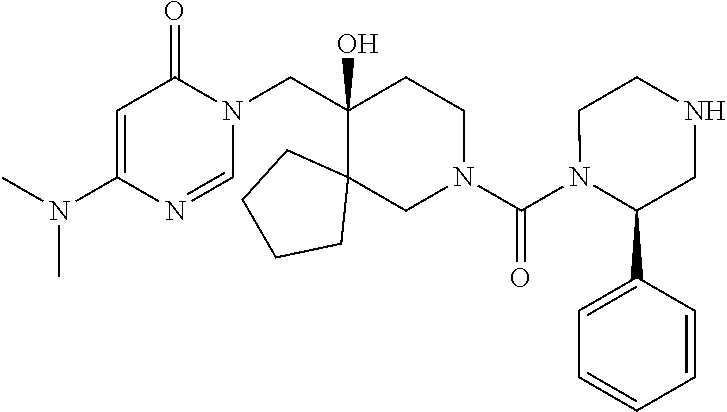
N(C1=CC(=O)N(CC2(O)C3(CN(C(N4C(C5=CC=CC=C5)CNCC4)=O)CC2)CCCC3)C=N1)(C)C
